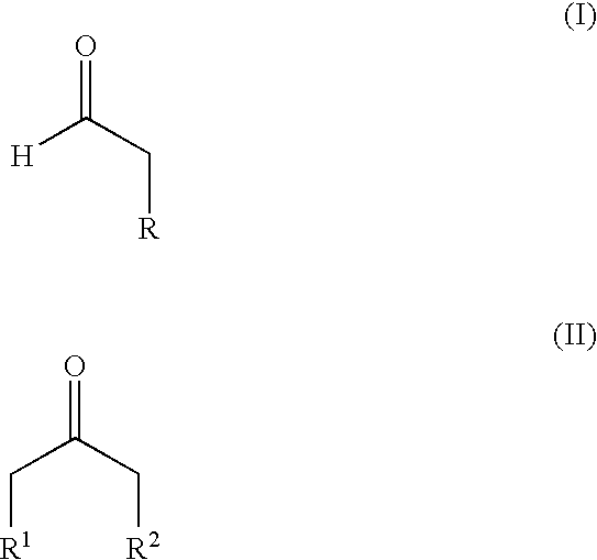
[H]C(C[R])=O.[R1]CC(C[R2])=O
